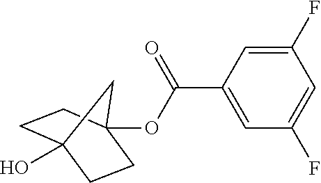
OC12CCC(OC(C3=CC(F)=CC(F)=C3)=O)(CC1)C2
